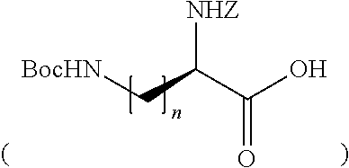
[NHZ]C(C(O)=O)C[BocHN]
